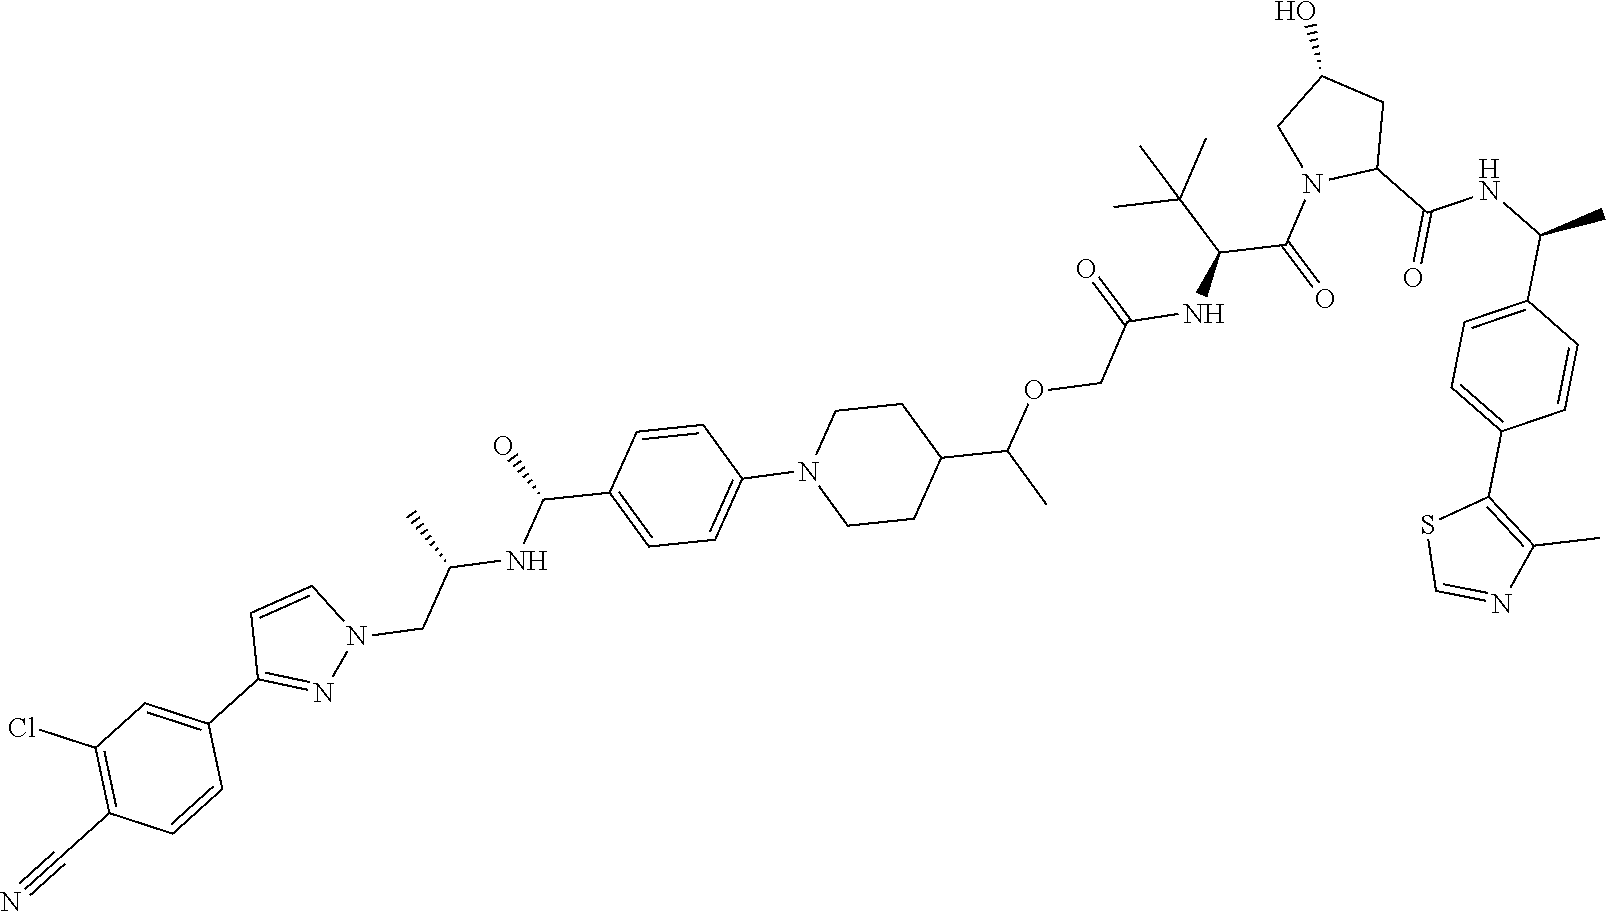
N1(C2=CC=C(C(O)NC(C)CN3C=CC(C4=CC(Cl)=C(C#N)C=C4)=N3)C=C2)CCC(C(OCC(NC(C(C)(C)C)C(N2C(C(=O)NC(C3=CC=C(C4=C(C)N=CS4)C=C3)C)CC(O)C2)=O)=O)C)CC1
